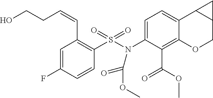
C(C1=C(S(N(C2=CC=C3C(=C2C(OC)=O)OCC2C3C2)C(=O)OC)(=O)=O)C=CC(F)=C1)=CCCO
